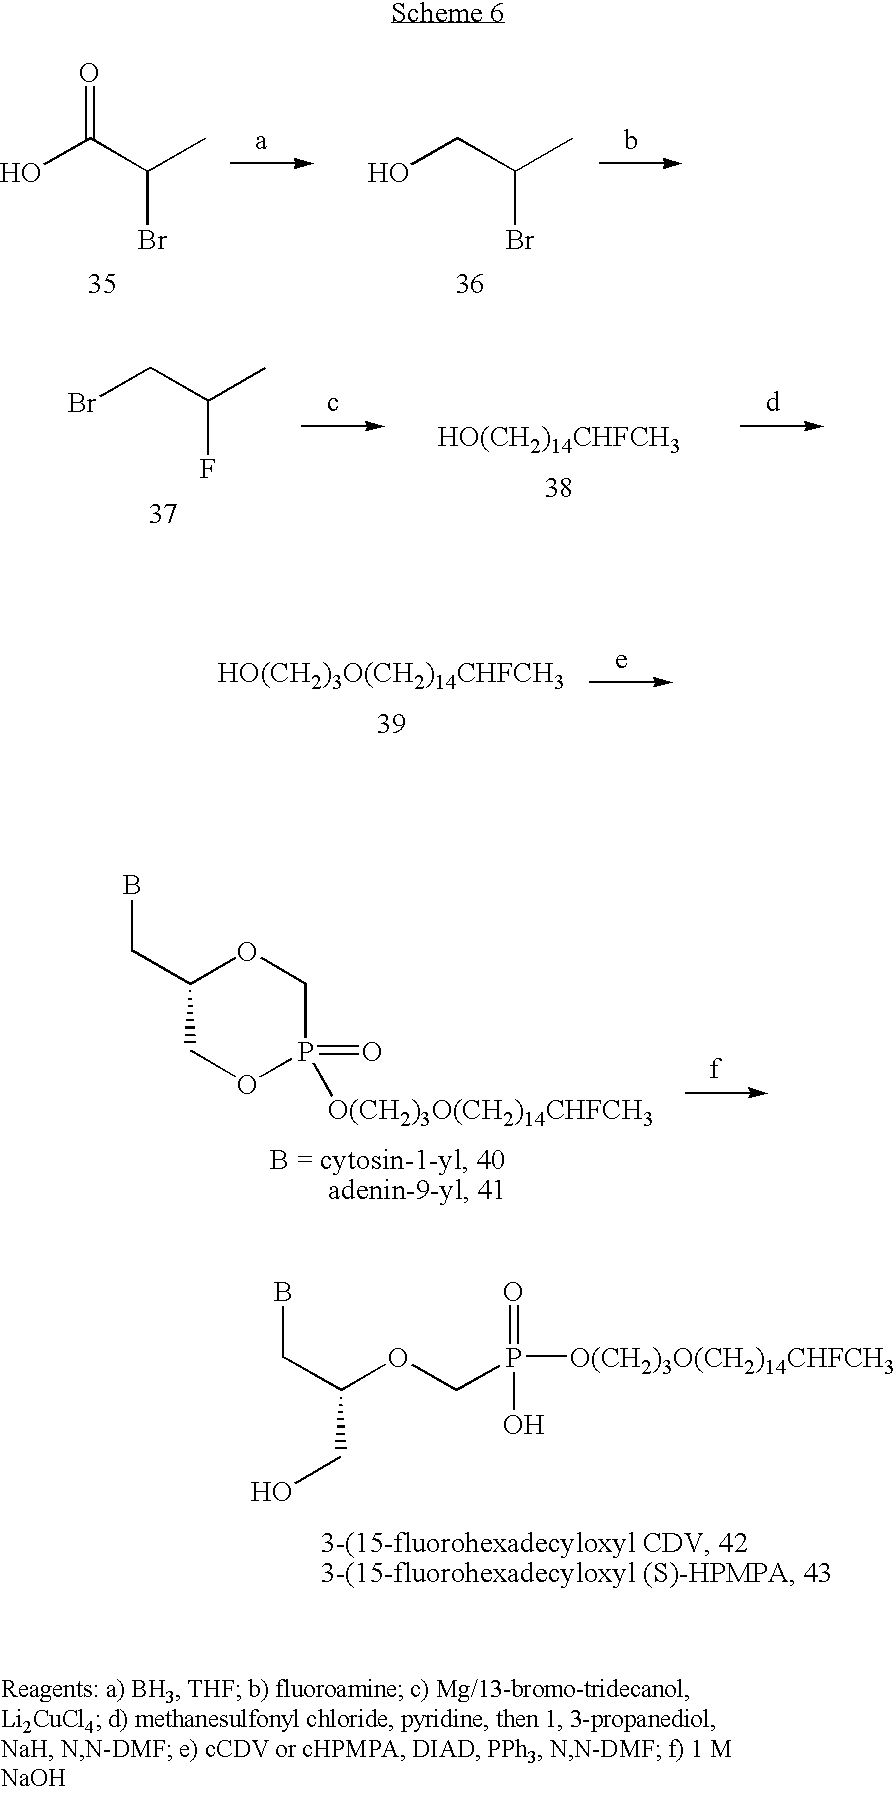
OC(=O)C(C)Br.OCC(C)Br.BrCC(C)F.[HO(CH2)14CHFCH3].[HO(CH2)3O(CH2)14CHFCH3].C1(CB)COP(=O)([O(CH2)3O(CH2)14CHFCH3])CO1.BCC(OCP(=O)([O(CH2)3O(CH2)14CHFCH3])O)CO
